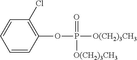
C1=CC(OP([O(CH2)3CH3])(=O)[O(CH2)3CH3])=C(Cl)C=C1
